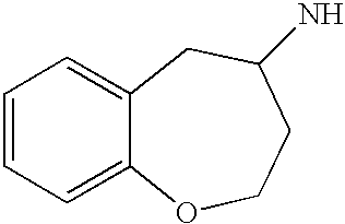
C1=CC=C2C(=C1)CC(N)CCO2
